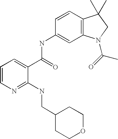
C1=CN=C(NCC2CCOCC2)C(C(=O)NC2=CC3=C(C=C2)C(C)(C)CN3C(C)=O)=C1
